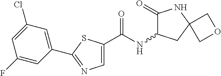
C1=C(C(=O)NC2C(=O)NC3(C2)COC3)SC(C2=CC(Cl)=CC(F)=C2)=N1
